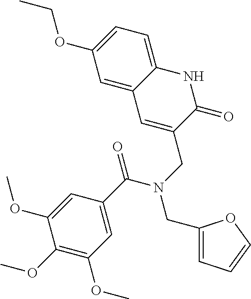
C1(OC)=C(OC)C=C(C(=O)N(CC2=CC=CO2)CC2=CC3=CC(OCC)=CC=C3NC2=O)C=C1OC
